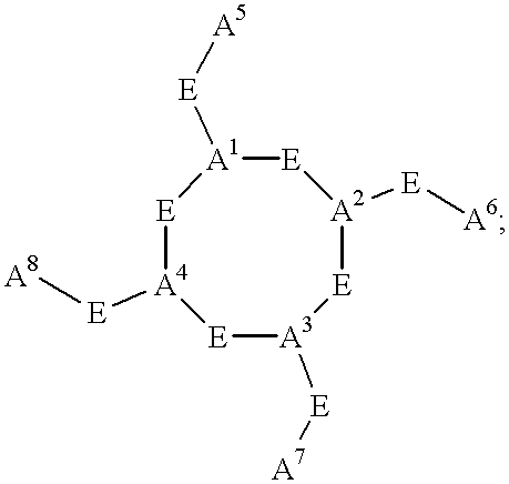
[E]1[A4]([E][A8])[E][A3]([E][A7])[E][A2]([E][A6])[E][A1]1[E][A5]
